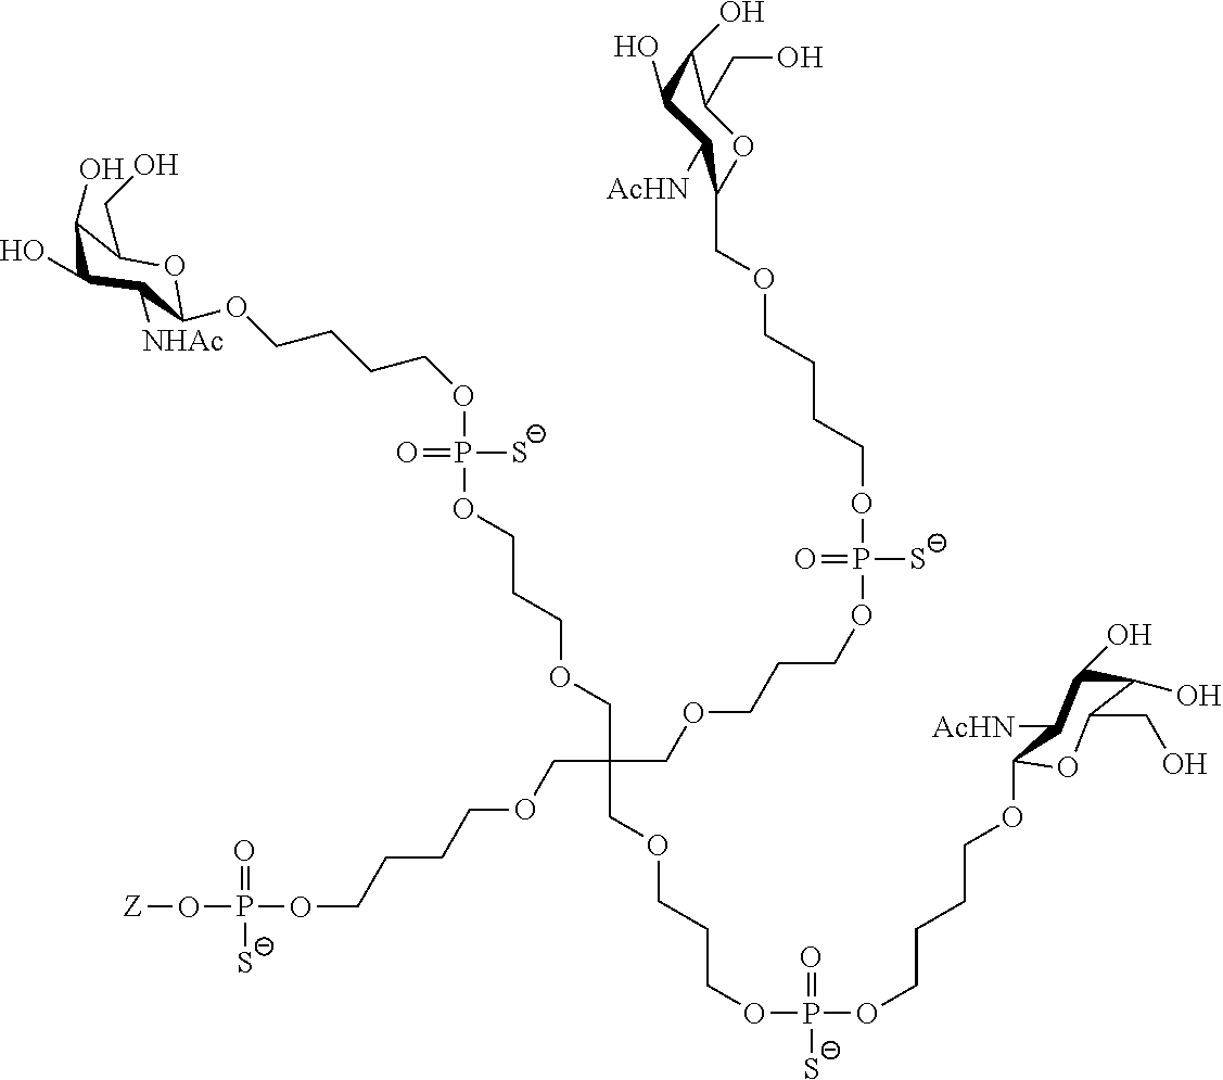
C(C(COCCCOP(OCCCCOC1OC(CO)C(O)C(O)C1[AcHN])(=O)[S-])(COCCCOP(OCCCCOCC1OC(CO)C(O)C(O)C1[AcHN])([S-])=O)COCCCCOP(O[Z])(=O)[S-])OCCCOP(OCCCCOC1OC(CO)C(O)C(O)C1[NHAc])([S-])=O
